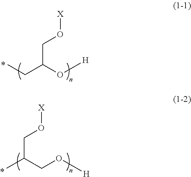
C(C(CO[H])C)O[X].CCC(CO[X])O[H]
